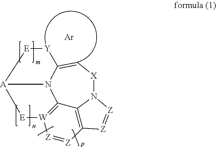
[Z]1=[Z]C2=C3C4=[W]1[E][A]1N4C(=C[X]N3[Z]=[Z]2)[Y][E]1.[Ar]
